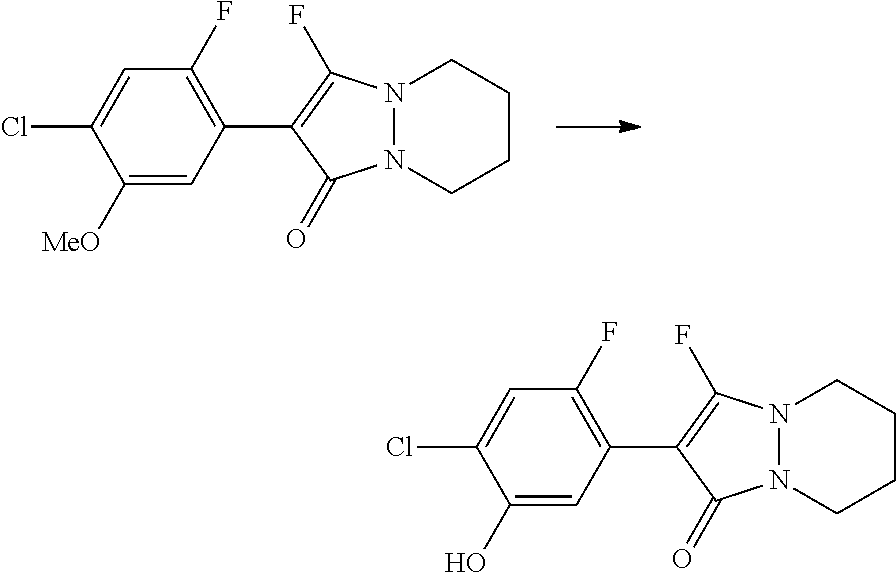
C1([MeO])=CC(C2=C(F)N3N(C2=O)CCCC3)=C(F)C=C1Cl.C1(O)=CC(C2=C(F)N3N(C2=O)CCCC3)=C(F)C=C1Cl
